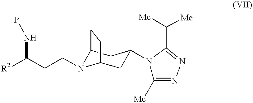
C12N(CCC([R2])NP)C(CC(N3C([Me])=NN=C3C([Me])[Me])C1)CC2
